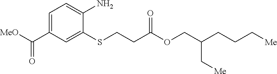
C1=C(C([MeO])=O)C=C(SCCC(=O)OCC(C[Me])CCC[Me])C(N)=C1
